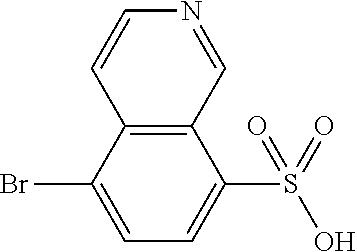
C12=C(C(Br)=CC=C1S(=O)(O)=O)C=CN=C2
